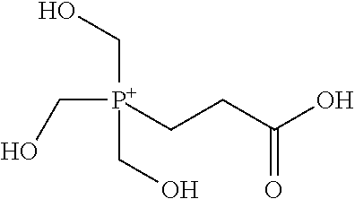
OC[P+](CO)(CCC(O)=O)CO
